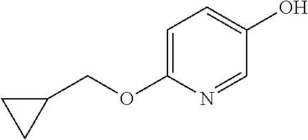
C1=C(OCC2CC2)N=CC(O)=C1
